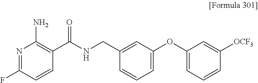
N1=C(F)C=CC(C(NCC2=CC(OC3=CC=CC([OCF3])=C3)=CC=C2)=O)=C1N
